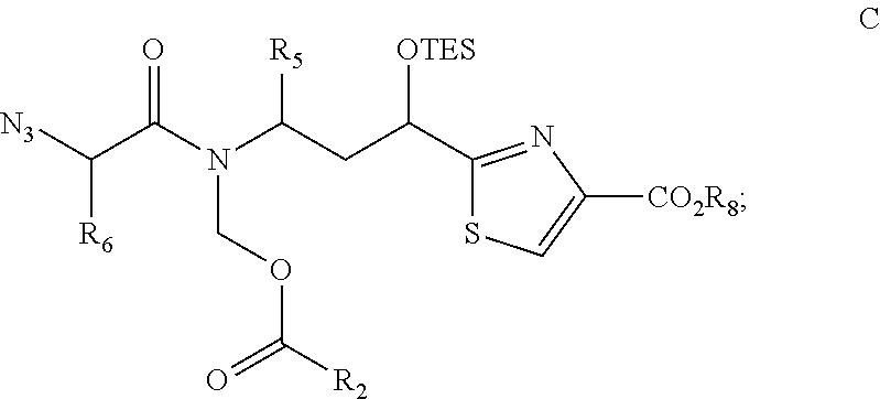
[N3]C(C(N(C(CC(C1=NC([CO2R8])=CS1)[OTES])[R5])COC(=O)[R2])=O)[R6]
